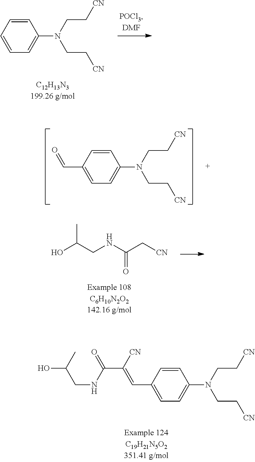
C1(C=C(C(NCC(O)C)=O)[CN])=CC=C(N(CC[CN])CC[CN])C=C1.C1=CC=C(N(CC[CN])CC[CN])C=C1.C1(C=O)=CC=C(N(CC[CN])CC[CN])C=C1.OC(CNC(C[CN])=O)C
